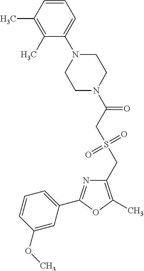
C1(CS(=O)(=O)CC(=O)N2CCN(C3=CC=CC(C)=C3C)CC2)=C(C)OC(C2=CC=CC(OC)=C2)=N1
